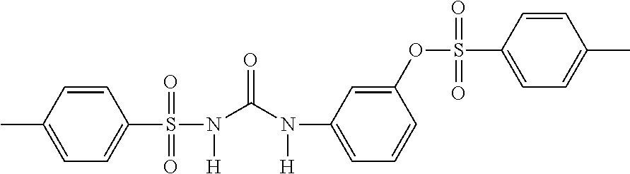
CC1=CC=C(S(N(C(N(C2=CC=CC(OS(C3=CC=C(C)C=C3)(=O)=O)=C2)[H])=O)[H])(=O)=O)C=C1
